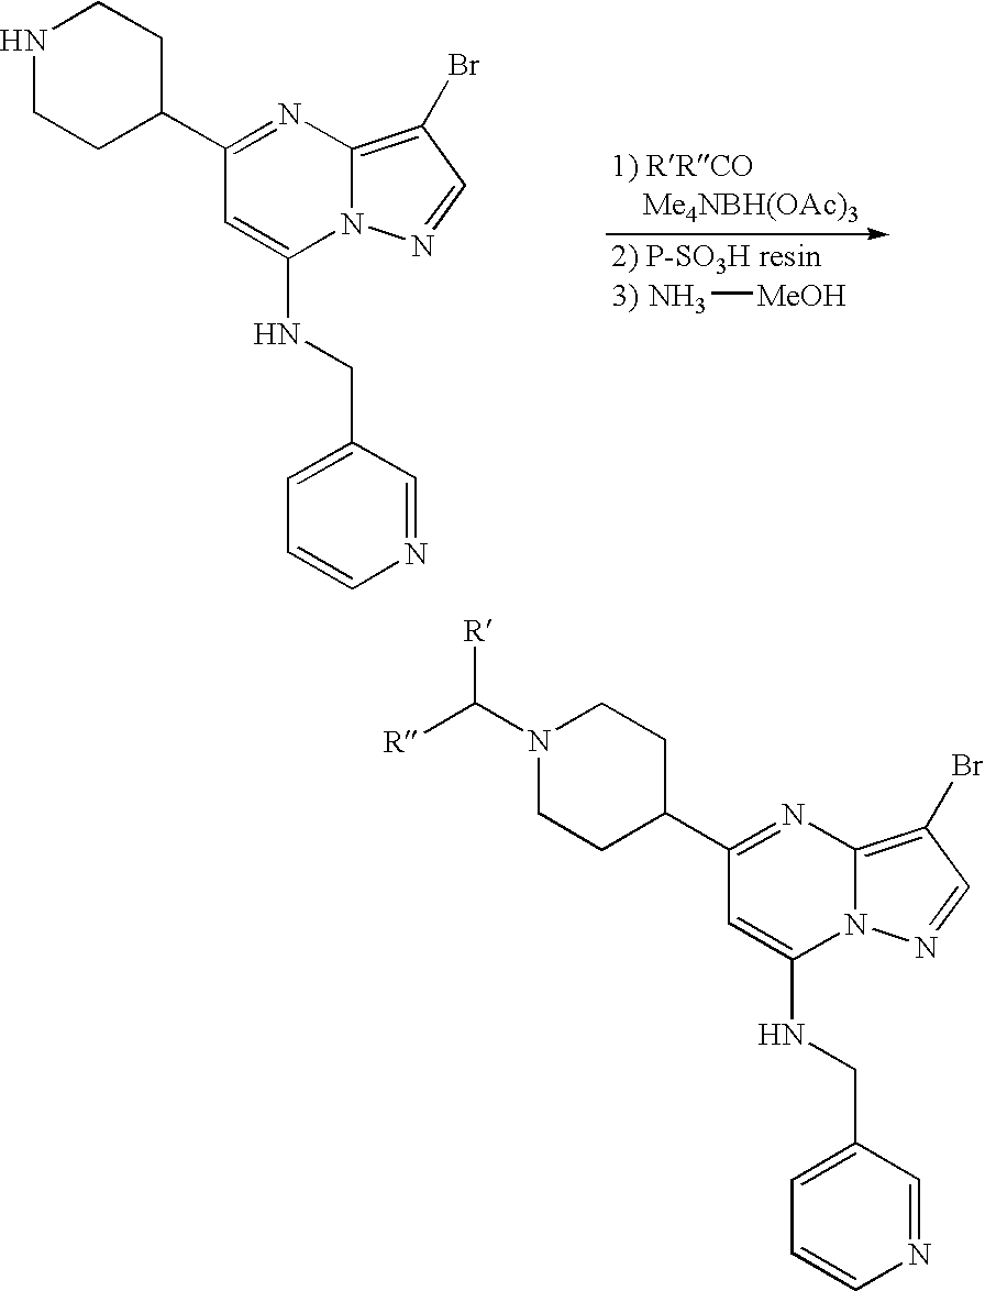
N1CCC(C2=NC3=C(Br)C=NN3C(NCC3=CC=CN=C3)=C2)CC1.N[MeOH].N1(C([R])[R])CCC(C2=NC3=C(Br)C=NN3C(NCC3=CC=CN=C3)=C2)CC1
